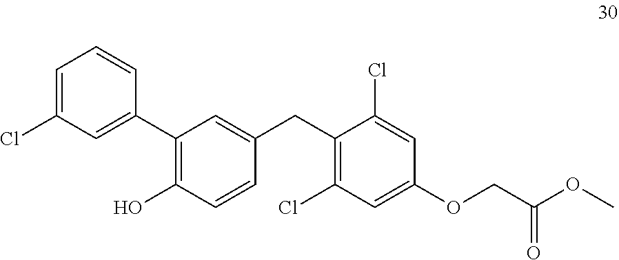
C1(C2=C(O)C=CC(CC3=C(Cl)C=C(OCC(OC)=O)C=C3Cl)=C2)=CC(Cl)=CC=C1
